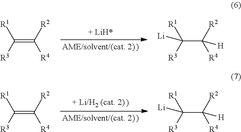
[R1]C(C([R2])([R4])[H])([R3])[Li].[R1]C(=C([R2])[R4])[R3].[R1]C(C([R2])([R4])[H])([R3])[Li].[R1]C(=C([R2])[R4])[R3]
